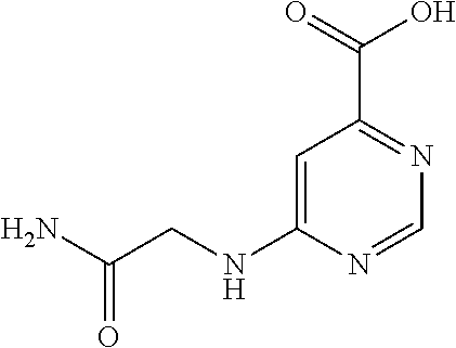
C1=C(NCC(N)=O)N=CN=C1C(=O)O
